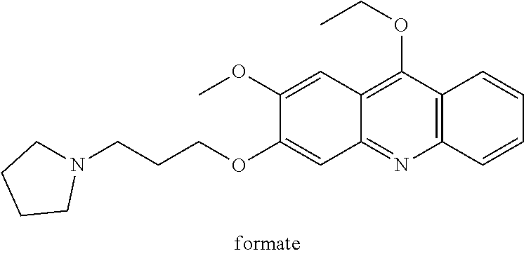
C(OC1=CC2=NC3=C(C(OCC)=C2C=C1OC)C=CC=C3)CCN1CCCC1
